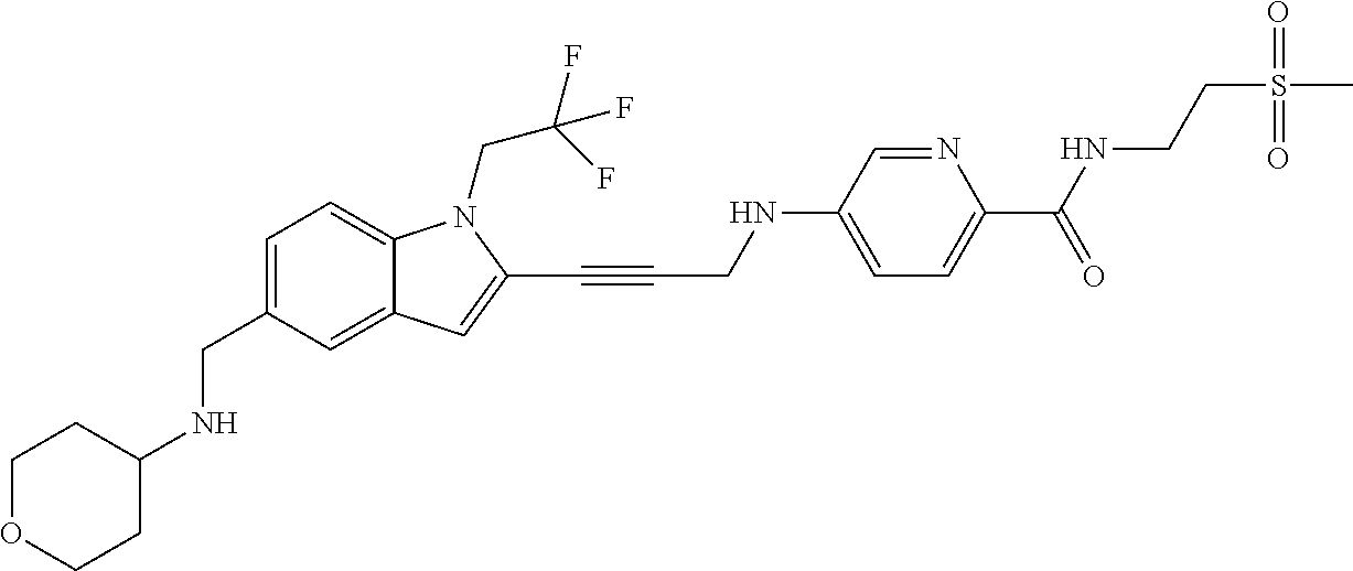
C1=C(CNC2CCOCC2)C=C2C(=C1)N(CC(F)(F)F)C(C#CCNC1=CC=C(C(NCCS(C)(=O)=O)=O)N=C1)=C2
